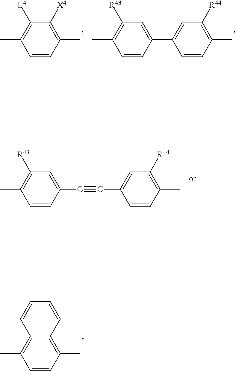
CC1=C([L4])C([X4])=C(C)C=C1.C1(C2=CC([R44])=C(C)C=C2)=CC([R43])=C(C)C=C1.C1(C#CC2=CC([R44])=C(C)C=C2)=CC([R43])=C(C)C=C1.C1=CC(C)=C2C(=C1C)C=CC=C2
